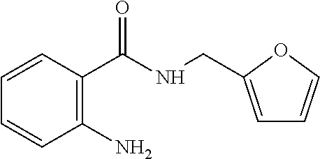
C1(N)=C(C(NCC2=CC=CO2)=O)C=CC=C1
